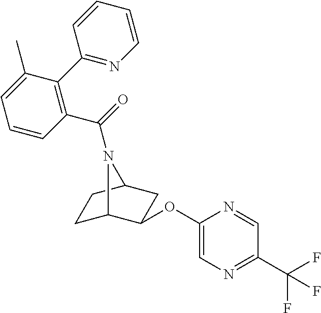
C1C2C(OC3=CN=C(C(F)(F)F)C=N3)CC(C1)N2C(=O)C1=C(C2=NC=CC=C2)C(C)=CC=C1
